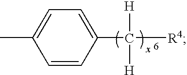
CC1=CC=C(C([R4])([H])[H])C=C1
